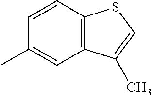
C1=CC2=C(C=C1C)C(C)=CS2
